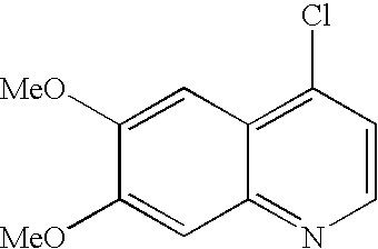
C1=CC(Cl)=C2C(=N1)C=C([MeO])C([MeO])=C2
